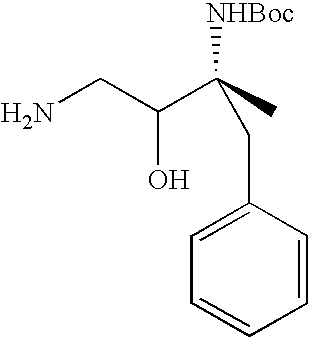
C1=CC(CC(C)(C(O)CN)[NHBoc])=CC=C1
